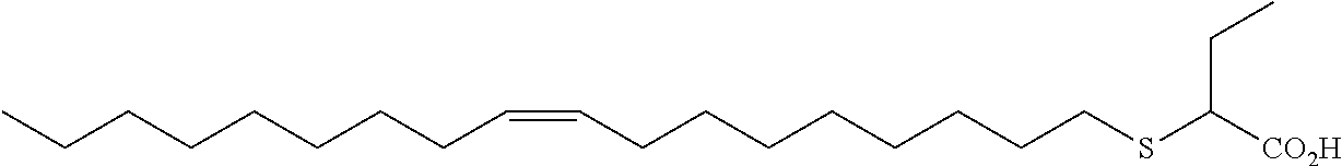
CCCCCCCCC=CCCCCCCCCSC([CO2H])CC
